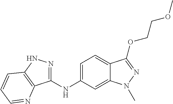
C1(NC2=CC=C3C(=C2)N(C)N=C3OCCOC)=NNC2=C1N=CC=C2
